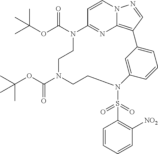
C1=CN2C3=C(C=N2)C2=CC=CC(=C2)N(S(=O)(=O)C2=C([NO2])C=CC=C2)CCN(C(OC(C)(C)C)=O)CCN(C(OC(C)(C)C)=O)C1=N3
